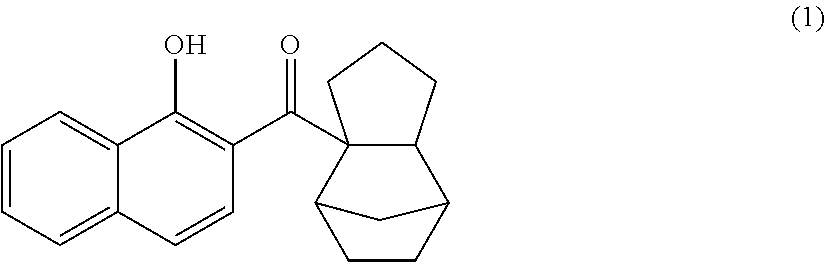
C1=CC=C2C(=C1)C(O)=C(C(C13C4CCC(C1CCC3)C4)=O)C=C2
